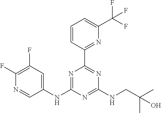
C1(F)=C(F)C=C(NC2=NC(C3=NC(C(F)(F)F)=CC=C3)=NC(NCC(C)(C)O)=N2)C=N1
